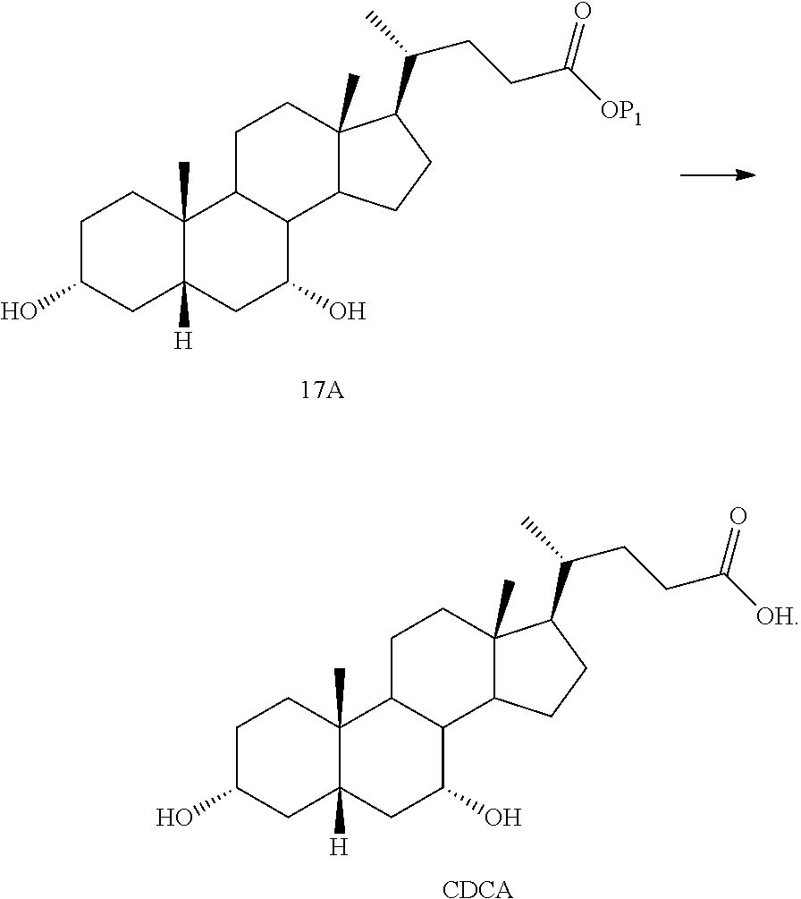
C1C(O)CC2([H])C(C)(C1)C1C(C(O)C2)C2C(C)(CC1)C(C(CCC([OP1])=O)C)CC2.C1C(O)CC2([H])C(C)(C1)C1C(C(O)C2)C2C(C)(CC1)C(C(CCC([OH])=O)C)CC2.[CDCA]
